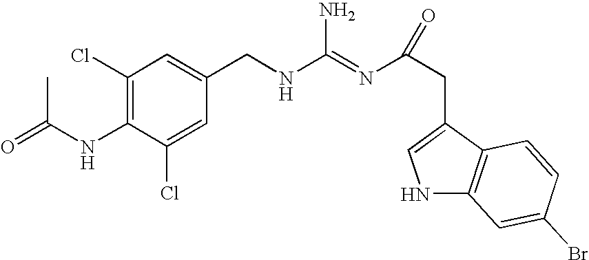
C1(Cl)=C(NC(=O)C)C(Cl)=CC(CNC(=NC(CC2=CNC3=C2C=CC(Br)=C3)=O)N)=C1
